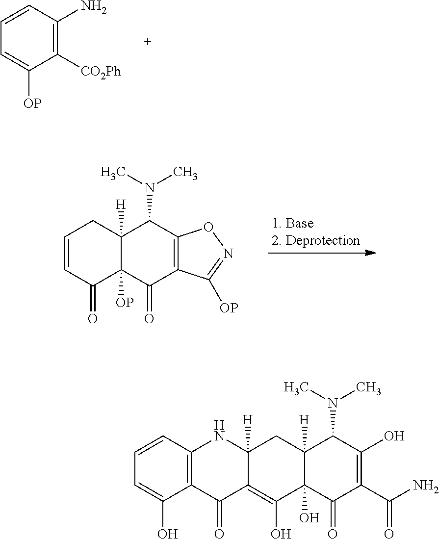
C1=CC(N)=C([CO2Ph])C([OP])=C1.C1=CC(=O)C2([OP])C([H])(C1)C(N(C)C)C1=C(C2=O)C([OP])=NO1.C1=CC2=C(C(O)=C1)C(=O)C1=C(O)C3(O)C([H])(CC1([H])N2)C(N(C)C)C(O)=C(C(N)=O)C3=O
